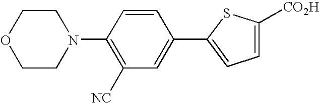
C1(N2CCOCC2)=C([NC])C=C(C2=CC=C([CO2H])S2)C=C1
